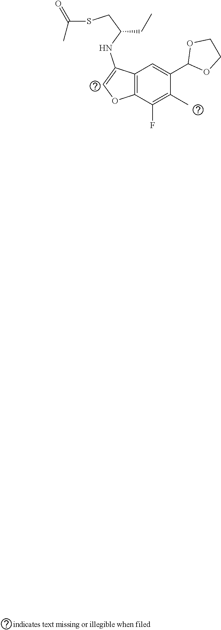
S(CC(NC1=COC2=C1C=C(C1OCCO1)C(C)=C2F)CC)C(C)=O
